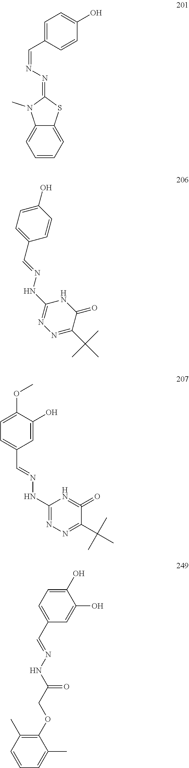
C1=C2C(=CC=C1)N(C)C(=NN=CC1=CC=C(O)C=C1)S2.C1(O)=CC=C(C=NNC2=NN=C(C(C)(C)C)C(=O)N2)C=C1.C1(OC)=CC=C(C=NNC2=NN=C(C(C)(C)C)C(=O)=N2)C=C1O.C1=C(C=NNC(COC2=C(C)C=CC=C2C)=O)C=C(O)C(O)=C1
